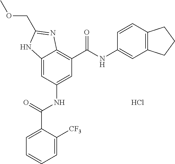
C12=CC(NC(=O)C3=CC=CC=C3[CF3])=CC(C(=O)NC3=CC4=C(C=C3)CCC4)=C1N=C(COC)N2.Cl
